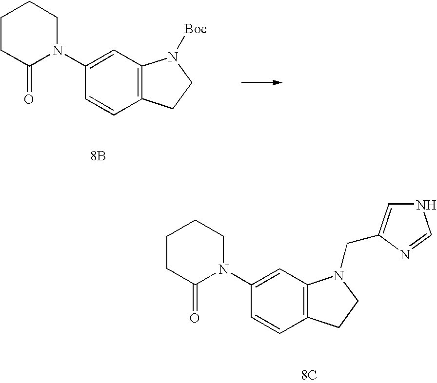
C1CC(=O)N(C2=CC3=C(C=C2)CCN3[Boc])CC1.[8B].[8C].C1CC(=O)N(C2=CC3=C(C=C2)CCN3CC2=CNC=N2)CC1
